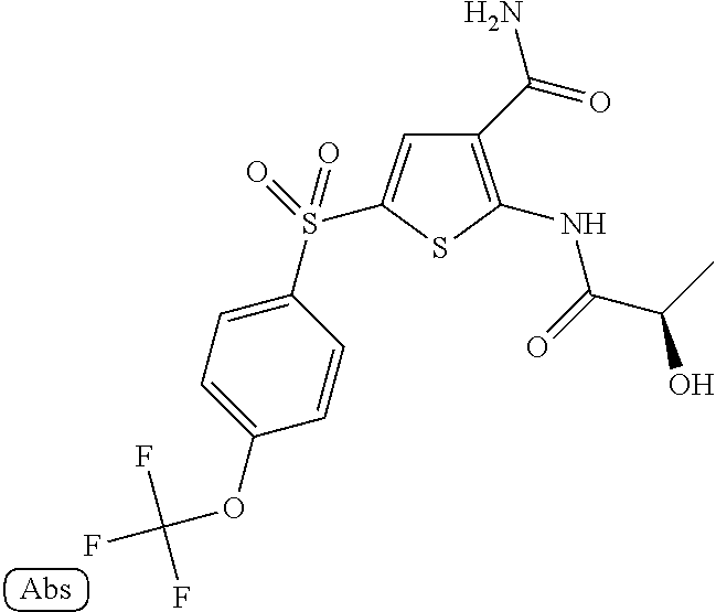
C1(C(=O)N)=C(NC(C(C)O)=O)SC(S(=O)(C2=CC=C(OC(F)(F)F)C=C2)=O)=C1
